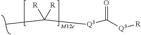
C([R])([R])(C)[Q3]C([Q3][R])=O
